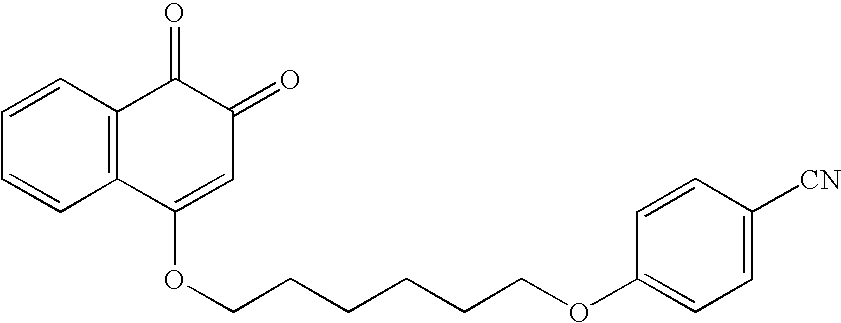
C1=CC=CC2=C1C(=O)C(=O)C=C2OCCCCCCOC1=CC=C([CN])C=C1
